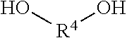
O[R4]O
